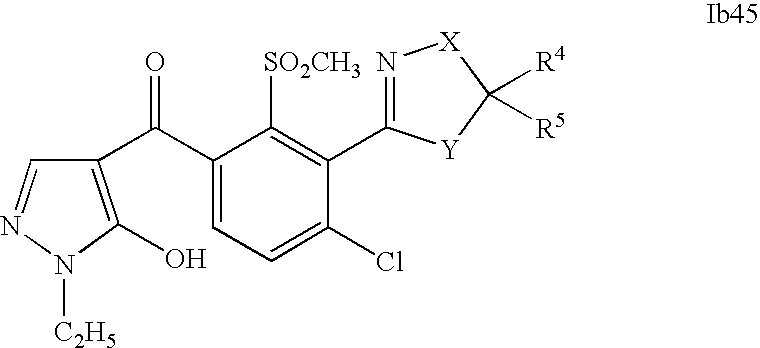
C1(C(=O)C2=C(O)N([C2H5])N=C2)=CC=C(Cl)C(C2=N[X]C([R4])([R5])[Y]2)=C1[SO2CH3]
